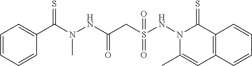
C1=CC=CC=C1C(N(NC(CS(NN1C(=S)C2=C(C=CC=C2)C=C1C)(=O)=O)=O)C)=S
